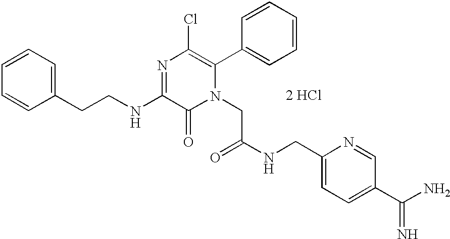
[2 HCl].C(NC1=NC(Cl)=C(C2=CC=CC=C2)N(CC(NCC2=CC=C(C(N)=N)C=N2)=O)C1=O)CC1=CC=CC=C1
